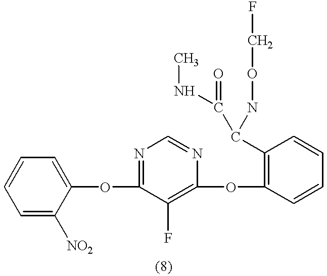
C1=C([NO2])C(OC2=NC=NC(OC3=C(C(NOCF)C(NC)=O)C=CC=C3)=C2F)=CC=C1
